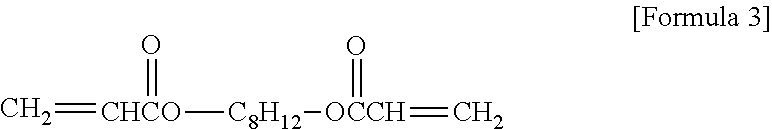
C=[CHCO](=O)[C8H12][OCCH](=C)=O
